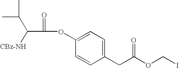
C1(CC(OCI)=O)=CC=C(OC(C(C(C)C)[CBz-NH])=O)C=C1
